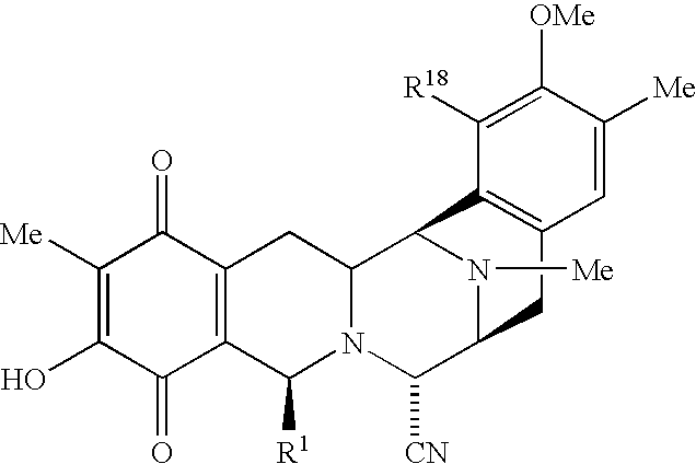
C1(O)=C([Me])C(=O)C2=C(C1=O)C([R1])N1C(C2)C2C3=C(CC(C1[CN])N2[Me])C=C([Me])C([OMe])=C3[R18]
